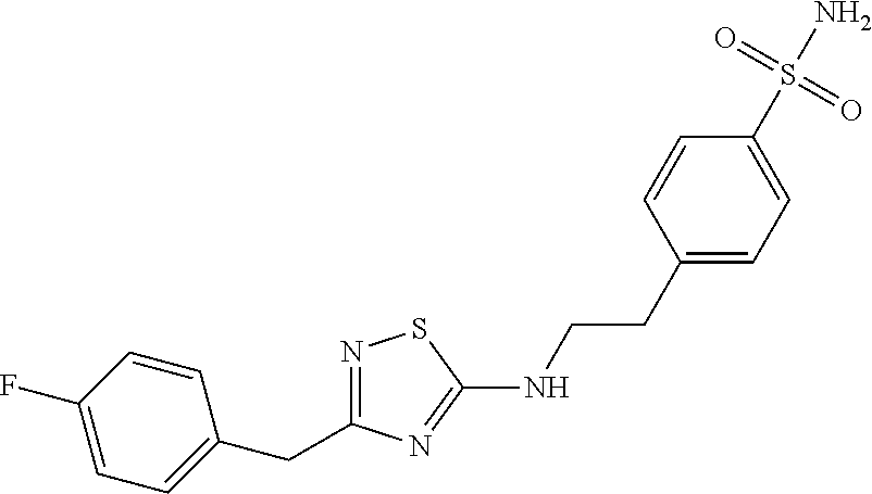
N1=C(CC2=CC=C(F)C=C2)N=C(NCCC2=CC=C(S(N)(=O)=O)C=C2)S1
